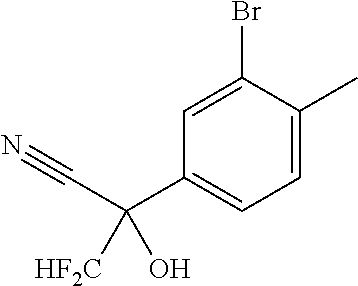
C1(C(C#N)([HF2C])O)=CC=C(C)C(Br)=C1
